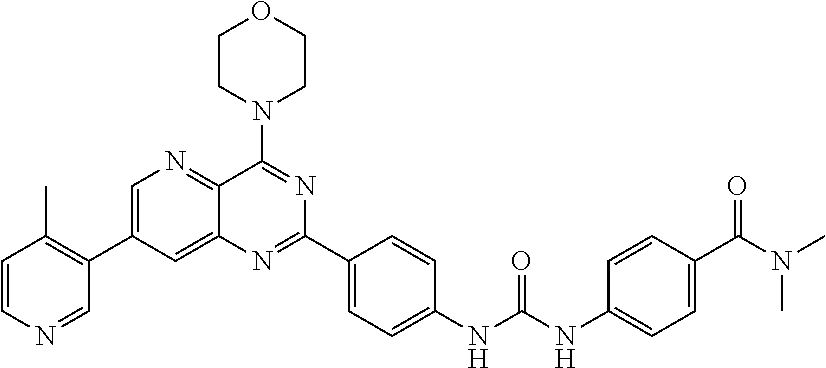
C1=C(C2=C(C)C=CN=C2)C=C2C(=N1)C(N1CCOCC1)=NC(C1=CC=C(NC(NC3=CC=C(C(N(C)C)=O)C=C3)=O)C=C1)=N2
